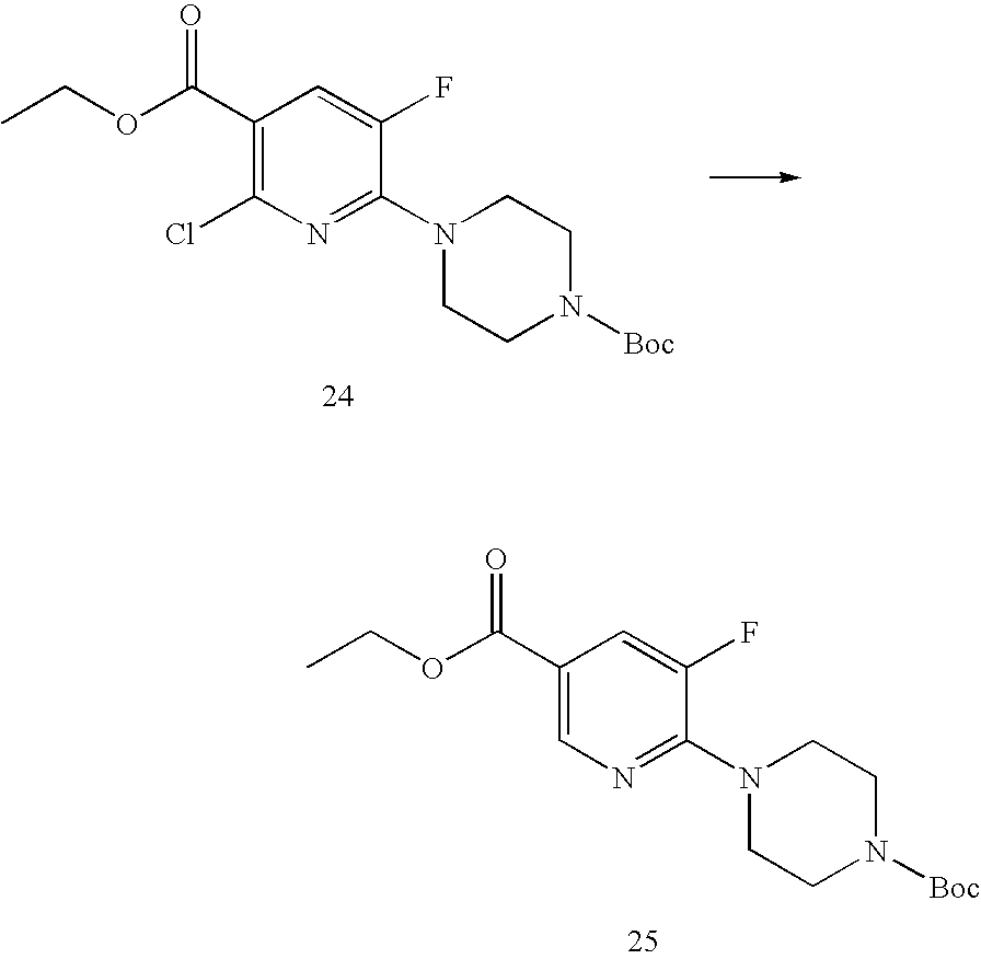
O(C(C1=C(Cl)N=C(N2CCN([Boc])CC2)C(F)=C1)=O)CC.O(C(C1=CN=C(N2CCN([Boc])CC2)C(F)=C1)=O)CC
